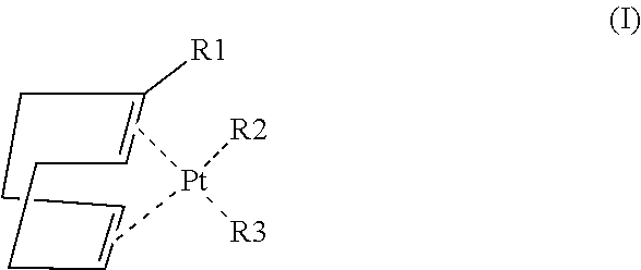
C1C([R1])=CCCC=CC1.C[Pt]([R2])([R3])C
